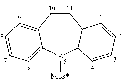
C1=CC2=CC=CC=C2B([Mes*])C2C1C=CC=C2
